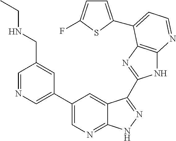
C1=NC=C(C2=CN=C3C(=C2)C(C2=NC4=C(N2)N=CC=C4C2=CC=C(F)S2)=NN3)C=C1CNCC
